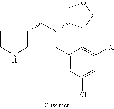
C1CNCC1CN(CC1=CC(Cl)=CC(Cl)=C1)C1COCC1
